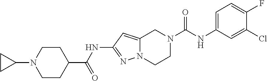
C1(N2CCC(C(NC3=NN4C(=C3)CN(C(NC3=CC=C(F)C(Cl)=C3)=O)CC4)=O)CC2)CC1
